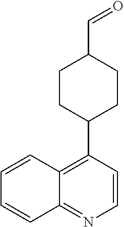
C1=CC2=C(C3CCC(C=O)CC3)C=CN=C2C=C1
